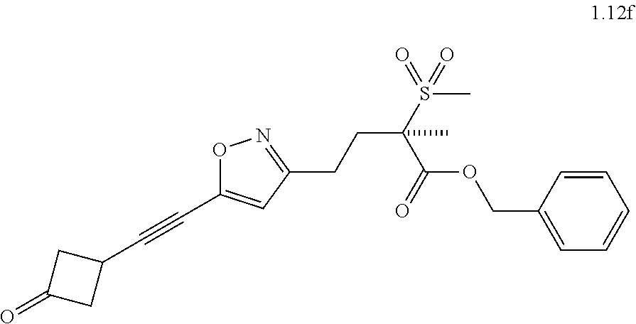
O1C(C#CC2CC(=O)C2)=CC(CCC(S(C)(=O)=O)(C)C(=O)OCC2=CC=CC=C2)=N1
